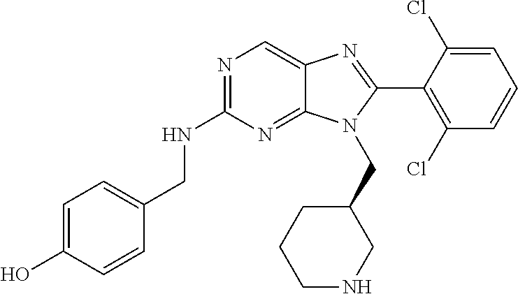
C1=C(O)C=CC(CNC2=NC=C3C(=N2)N(CC2CCCNC2)C(C2=C(Cl)C=CC=C2Cl)=N3)=C1
